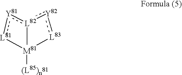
[Y81]1:[L82]2:[Y82]:[L83][M81]2([(L85)n])[L81]:1
